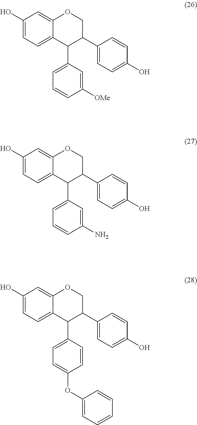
C1(O)=CC=C2C(=C1)OCC(C1=CC=C(O)C=C1)C2C1=CC=CC([OMe])=C1.C1(O)=CC=C2C(=C1)OCC(C1=CC=C(O)C=C1)C2C1=CC=CC(N)=C1.C1(O)=CC=C2C(=C1)OCC(C1=CC=C(O)C=C1)C2C1=CC=C(OC2=CC=CC=C2)C=C1
